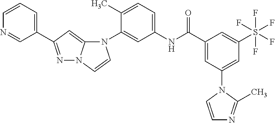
N1=C(C2=CC=CN=C2)C=C2N1C=CN2C1=CC(NC(C2=CC(N3C=CN=C3C)=CC(S(F)(F)(F)(F)F)=C2)=O)=CC=C1C
